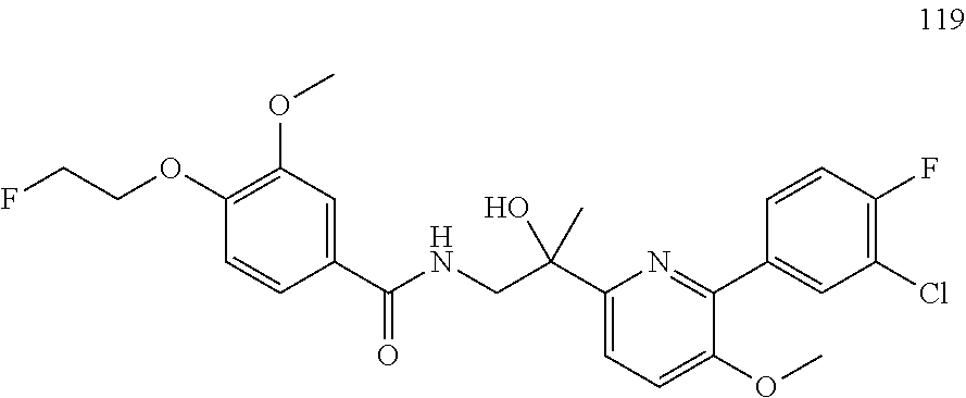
C1=CC(C(NCC(C2=CC=C(OC)C(C3=CC(Cl)=C(F)C=C3)=N2)(O)C)=O)=CC(OC)=C1OCCF
